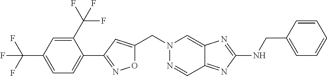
O1C(CN2N=CC3=NC(NCC4=CC=CC=C4)=NC3=C2)=CC(C2=CC=C(C(F)(F)F)C=C2C(F)(F)F)=N1
